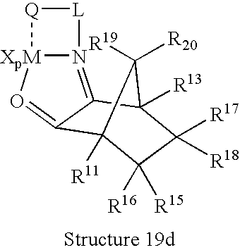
N12=C3C(=O[XpM]1[Q][L]2)C1([R11])C([R16])([R15])C([R17])([R18])C3([R13])C1([R19])[R20]
